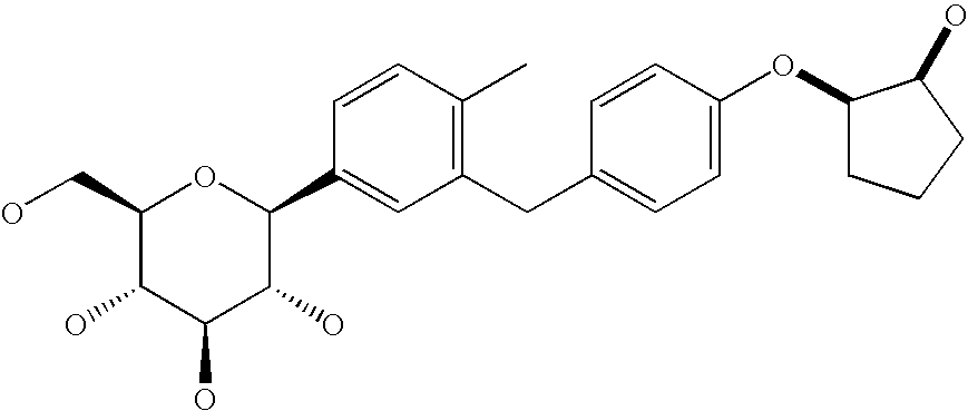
C1(CO)C(O)C(O)C(O)C(C2=CC(CC3=CC=C(OC4CCCC4O)C=C3)=C(C)C=C2)O1
